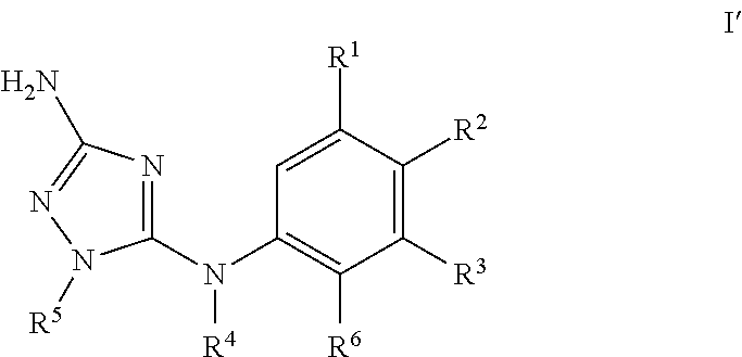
C1=C([R1])C([R2])=C([R3])C([R6])=C1N(C1=NC(N)=NN1[R5])[R4]
